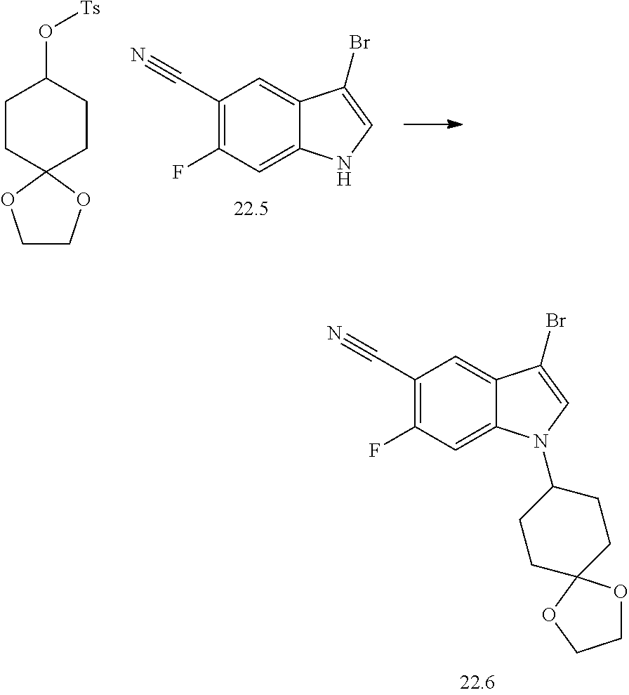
C1(C#N)=C(F)C=C2C(=C1)C(Br)=CN2.C1CC2(CCC1O[Ts])OCCO2.C1(C#N)=C(F)C=C2C(=C1)C(Br)=CN2C1CCC2(CC1)OCCO2
